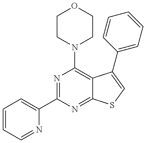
N1=C(C2=CC=CC=N2)N=C2C(=C1N1CCOCC1)C(C1=CC=CC=C1)=CS2
